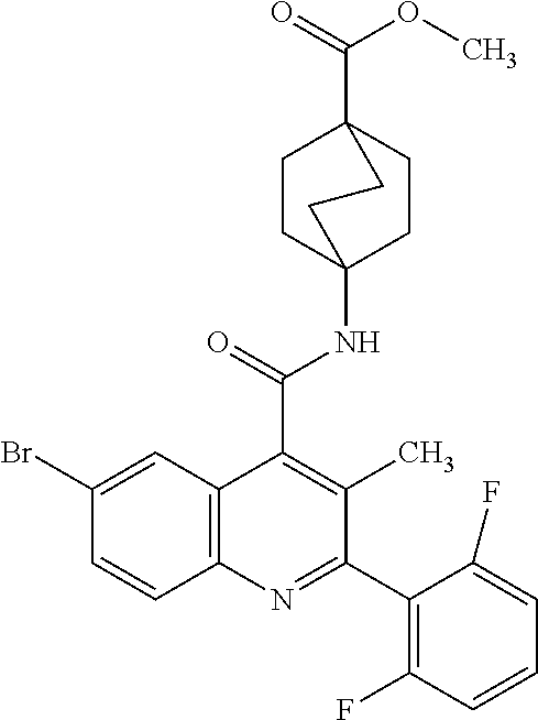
C1CC2(NC(C3=C(C)C(C4=C(F)C=CC=C4F)=NC4=C3C=C(Br)C=C4)=O)CCC1(C(=O)OC)CC2
